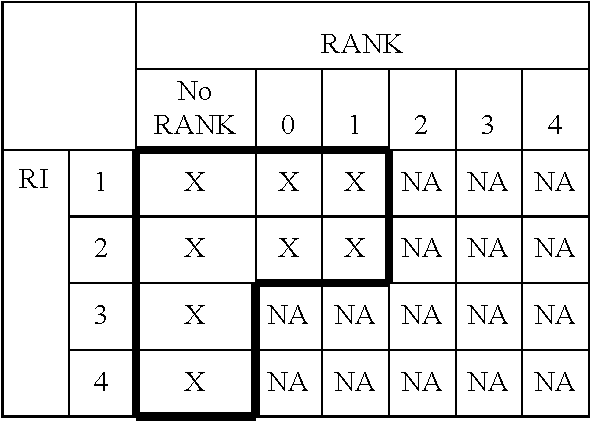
C12C34C56C1C1C57C58C1C1C5C5C89C78C67C36C3%10C%11%12C%13%14C73C83C97C5C5C78C%133C37C%149C%11%13C%11%14C9%15C(C%11C9C%14C%13C%12C%10C6C4C(C9)CC2C1)C1C%153C23C87C5C2CC13.[RI].[X].[X].[X].[X].[X].[X].[X].[X]
